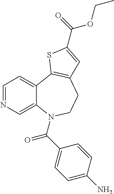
C1=NC=C2C(=C1)C1=C(CCN2C(C2=CC=C(N)C=C2)=O)C=C(C(=O)OCC)S1
